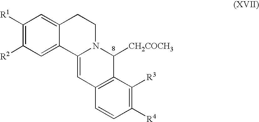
C1([R1])=C([R2])C=C2C(=C1)CCN1C2=CC2=C(C1[CH2COCH3])C([R3])=C([R4])C=C2
